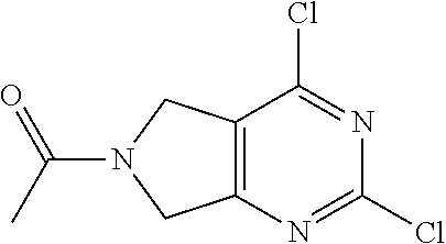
C12=C(N=C(Cl)N=C1Cl)CN(C(C)=O)C2
